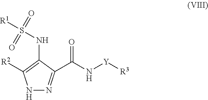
N1N=C(C(N[Y][R3])=O)C(NS([R1])(=O)=O)=C1[R2]
